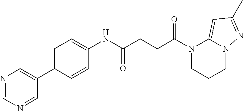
C1(NC(CCC(N2CCCN3C2=CC(C)=N3)=O)=O)=CC=C(C2=CN=CN=C2)C=C1
